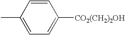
CC1=CC=C([CO2(CH2)2OH])C=C1
